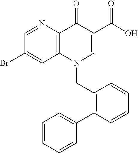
C1(Br)=CC2=C(N=C1)C(=O)C(C(O)=O)=CN2CC1=C(C2=CC=CC=C2)C=CC=C1
